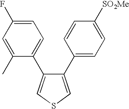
C1=C(C2=CC=C(F)C=C2C)C(C2=CC=C([SO2Me])C=C2)=CS1
